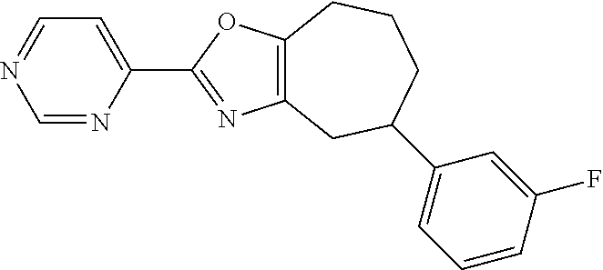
C1=NC(C2=NC3=C(O2)CCCC(C2=CC=CC(F)=C2)C3)=CC=N1
